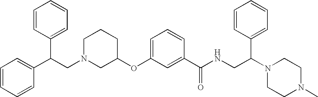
C1CCC(OC2=CC=CC(C(NCC(N3CCN(C)CC3)C3=CC=CC=C3)=O)=C2)CN1CC(C1=CC=CC=C1)C1=CC=CC=C1
